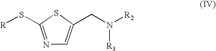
N1=C(S[R])SC(CN([R3])[R2])=C1
